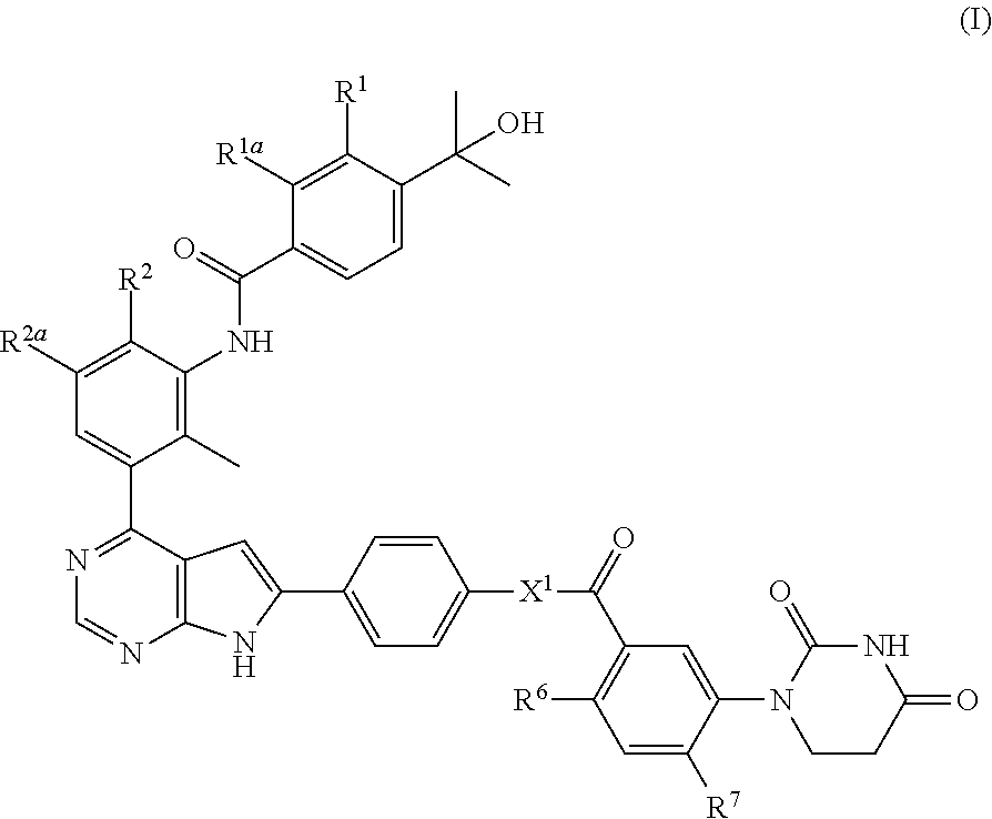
N(C1=C(C)C(C2=NC=NC3=C2C=C(C2=CC=C([X1]C(=O)C4=C([R6])C=C([R7])C(N5CCC(=O)NC5=O)=C4)C=C2)N3)=CC([R2a])=C1[R2])C(C1=CC=C(C(O)(C)C)C([R1])=C1[R1a])=O
